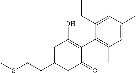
CSCCC1CC(=O)C(C2=C(C)C=C(C)C=C2CC)=C(O)C1
